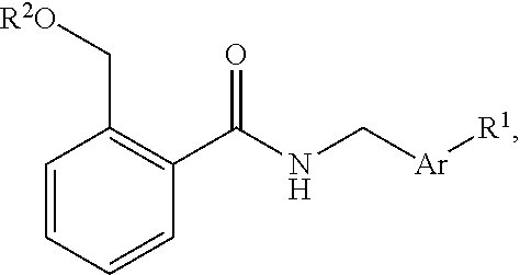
[Ar](CNC(C1=C(C[R2O])C=CC=C1)=O)[R1]
